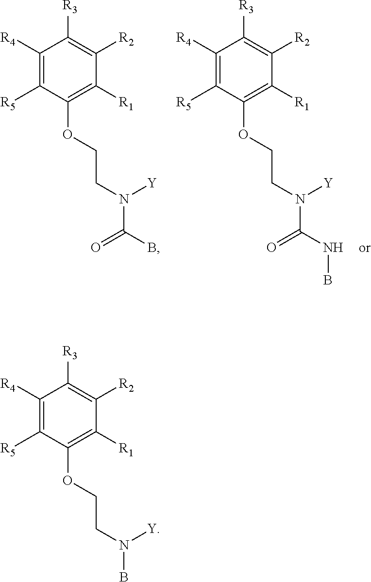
C1([R4])=C([R5])C(OCCN(C(B)=O)[Y])=C([R1])C([R2])=C1[R3].C1([R4])=C([R5])C(OCCN(C(NB)=O)[Y])=C([R1])C([R2])=C1[R3].C1([R4])=C([R5])C(OCCN(B)[Y])=C([R1])C([R2])=C1[R3]
